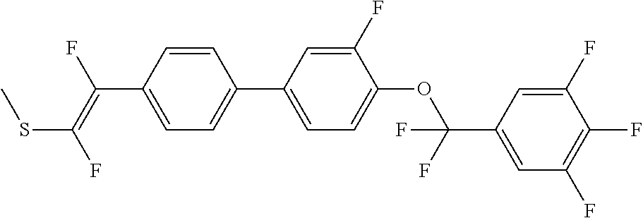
C(C1=CC=C(C2=CC=C(OC(C3=CC(F)=C(F)C(F)=C3)(F)F)C(F)=C2)C=C1)(=C(F)SC)F
